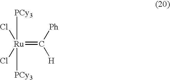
[Ru](=C([Ph])[H])([PCy3])([PCy3])(Cl)Cl
